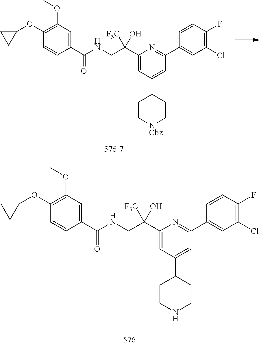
C1(C(NCC(C2=CC(C3CC[NCbz]CC3)=CC(C3=CC(Cl)=C(F)C=C3)=N2)([F3C])O)=O)=CC(OC)=C(OC2CC2)C=C1.C1(C(NCC(C2=CC(C3CCNCC3)=CC(C3=CC(Cl)=C(F)C=C3)=N2)([F3C])O)=O)=CC(OC)=C(OC2CC2)C=C1
